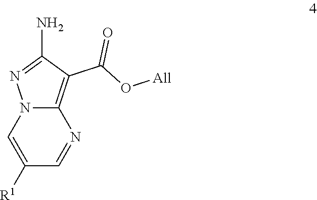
N12C(=C(C(O[All])=O)C(N)=N1)N=CC([R1])=C2
